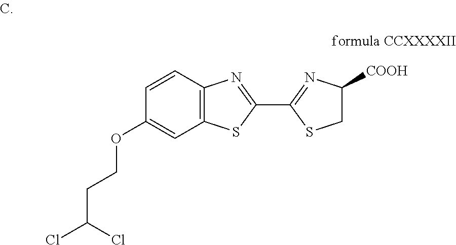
O(C1=CC2=C(C=C1)N=C(C1=NC([COOH])CS1)S2)CCC(Cl)Cl
